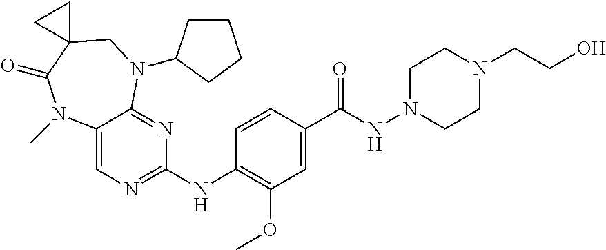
C1=CC(C(NN2CCN(CCO)CC2)=O)=CC(OC)=C1NC1=NC=C2C(=N1)N(C1CCCC1)CC1(C(=O)N2C)CC1
